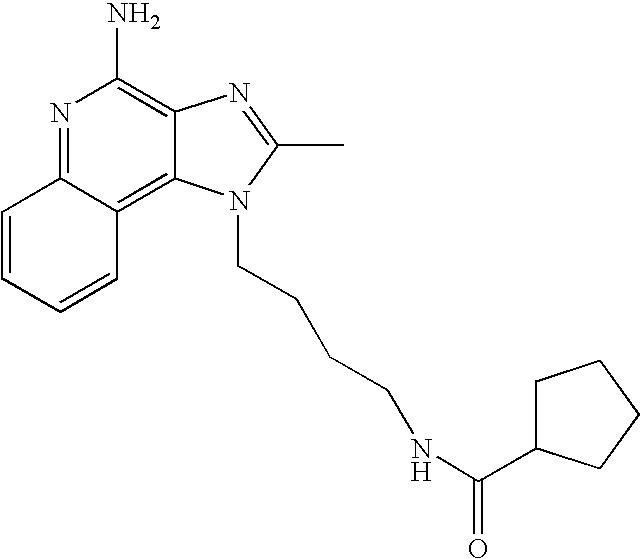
N1=C2C(=C3C(=C1N)N=C(C)N3CCCCNC(C1CCCC1)=O)C=CC=C2
